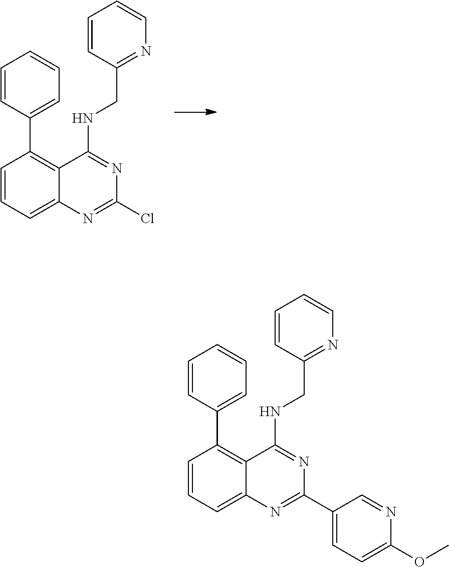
C1=CC=C2C(=C1C1=CC=CC=C1)C(NCC1=NC=CC=C1)=NC(Cl)=N2.C1=CC=C2C(=C1C1=CC=CC=C1)C(NCC1=NC=CC=C1)=NC(C1=CC=C(OC)N=C1)=N2
